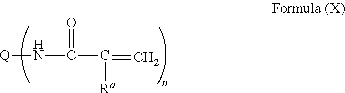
[Q]NC(=O)C([Ra])=C
